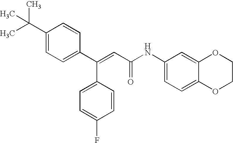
C(=CC(=O)NC1=CC=C2C(=C1)OCCO2)(C1=CC=C(C(C)(C)C)C=C1)C1=CC=C(F)C=C1
